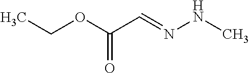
C(OC(C=NNC)=O)C
